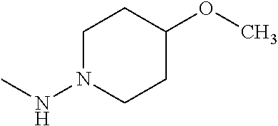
C1N(NC)CCC(OC)C1
